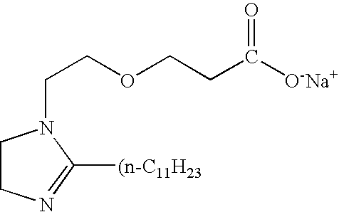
C1CN=C([(n-C11H23])N1CCOCCC([O-Na+])=O
